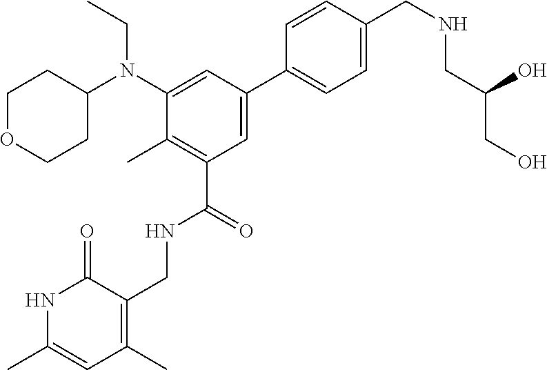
C1=CC(CNCC(CO)O)=CC=C1C1=CC(C(=O)NCC2=C(C)C=C(C)NC2=O)=C(C)C(N(C2CCOCC2)CC)=C1
